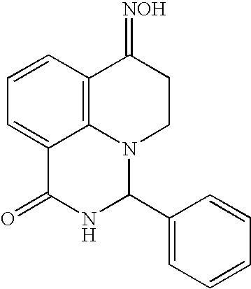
C1=CC2=C3C(=C1)C(=O)NC(C1=CC=CC=C1)N3CCC2=[NOH]
